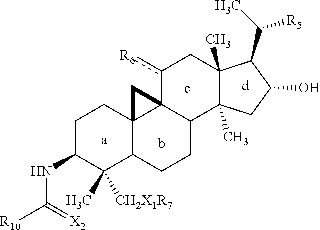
C1C(NC(=[X2])[R10])C(C)([CH2X1R7])C2C3(C1)C1(C(CC2)C2(C)C(C)(Cc1[R6])C(C(C)[R5])C(O)C2)C3
